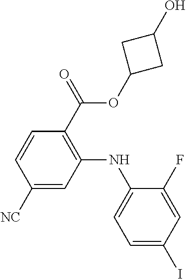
C1=CC([NC])=CC(NC2=CC=C(I)C=C2F)=C1C(OC1CC(O)C1)=O
